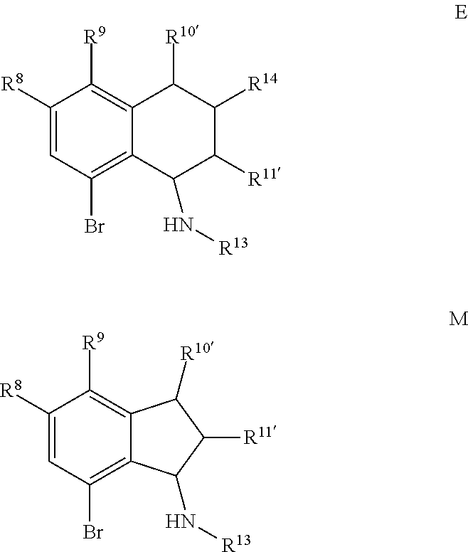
C12=C([R9])C([R8])=CC(Br)=C1C(N[R13])C([R11])C([R14])C2[R10].C12=C([R9])C([R8])=CC(Br)=C1C(N[R13])C([R11])C2[R10]
